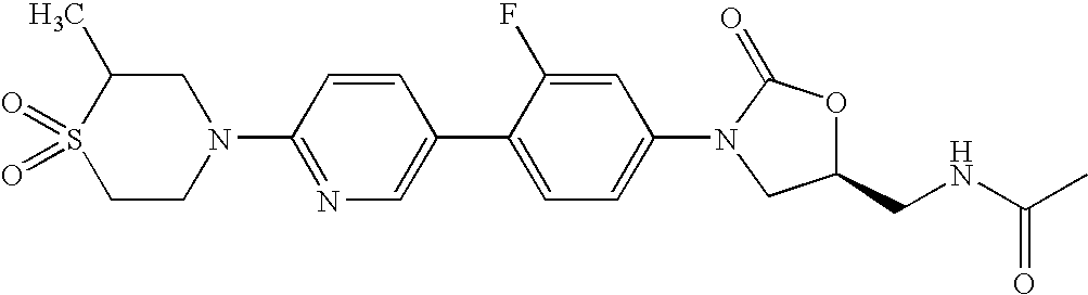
C1CN(C2=NC=C(C3=CC=C(N4C(=O)OC(CNC(C)=O)C4)C=C3F)C=C2)CC(C)S1(=O)=O
